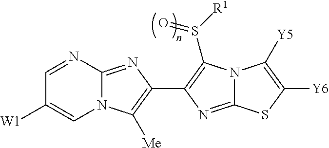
C1=NC2=NC(C3=C(S([R1])=O)N4C(=N3)SC([Y6])=C4[Y5])=C([Me])N2C=C1[W1]
